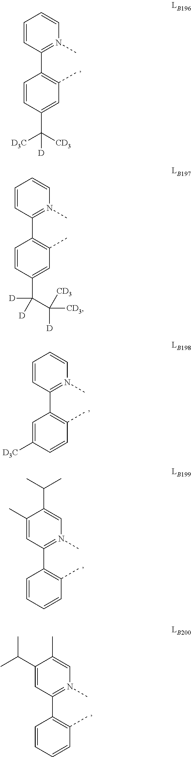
C1(C2=C(C)C=C(C([D])([D3C])[CD3])C=C2)=N(C)C=CC=C1.C1(C2=C(C)C=C(C(C([CD3])([CD3])[D])([D])[D])C=C2)=N(C)C=CC=C1.C1(C2=C(C)C=CC([D3C])=C2)=N(C)C=CC=C1.C1(C2=C(C)C=CC=C2)=N(C)C=C(C(C)C)C(C)=C1.C1(C2=C(C)C=CC=C2)=N(C)C=C(C)C(C(C)C)=C1
